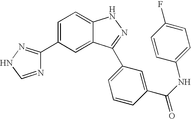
C1(C2=CC=C3C(=C2)C(C2=CC=CC(C(NC4=CC=C(F)C=C4)=O)=C2)=NN3)=NNC=N1
